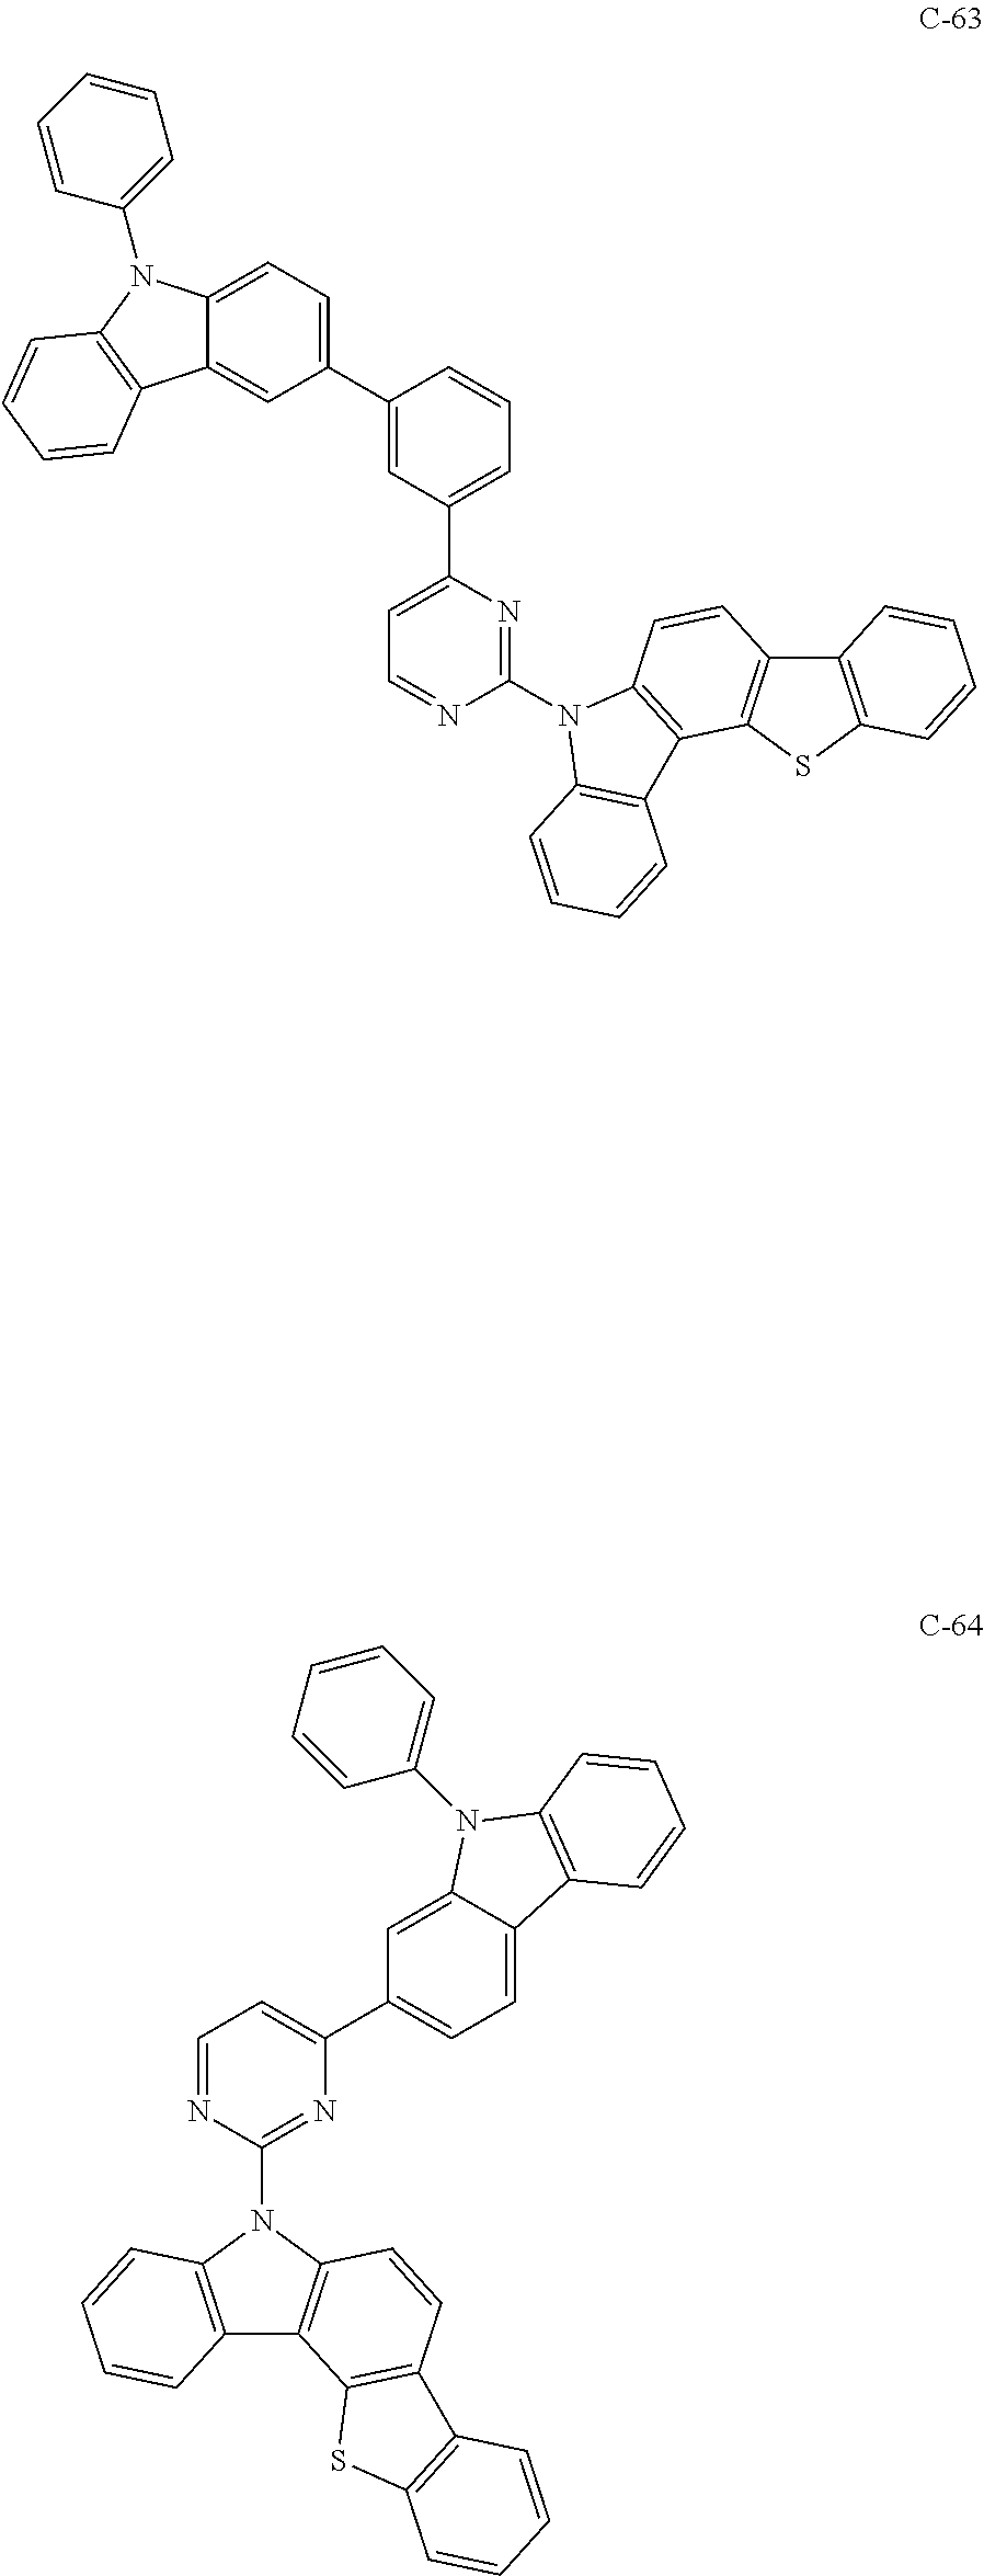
C12=C(SC3=C1C=CC1=C3C3=C(N1C1=NC(C4=CC=CC(C5=CC=C6C(=C5)C5=C(N6C6=CC=CC=C6)C=CC=C5)=C4)=CC=N1)C=CC=C3)C=CC=C2.C12=C(N(C3=NC(C4=CC=C5C(=C4)N(C4=CC=CC=C4)C4=C5C=CC=C4)=CC=N3)C3=C1C1=C(C=C3)C3=C(S1)C=CC=C3)C=CC=C2
